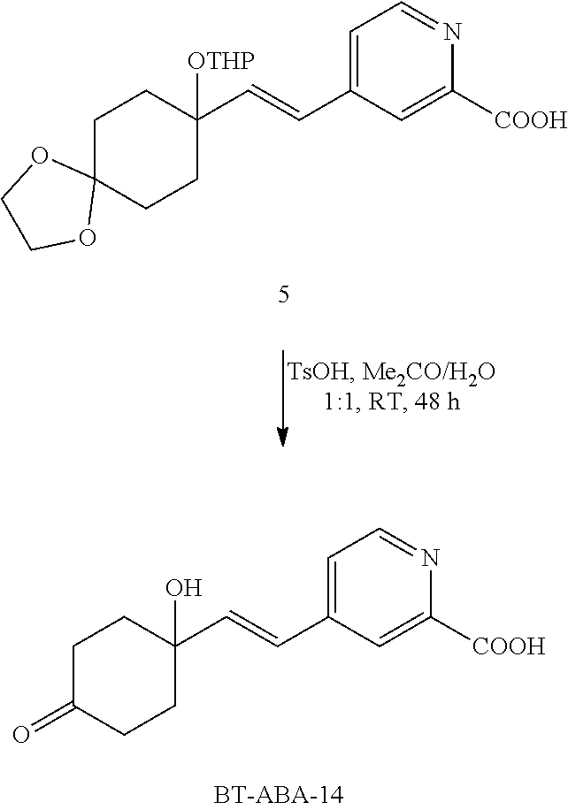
C1C2(CCC([OTHP])(C=CC3=CC=NC([COOH])=C3)C1)OCCO2.C1C(=O)CCC(O)(C=CC2=CC=NC([COOH])=C2)C1
